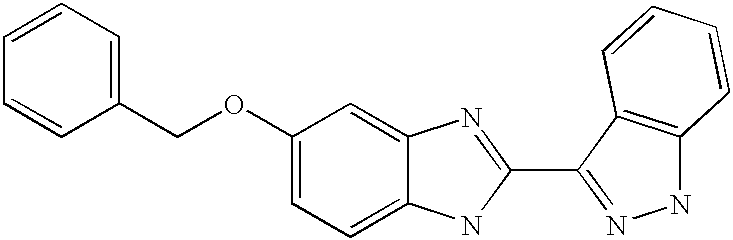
O(C1=CC=C2C(=C1)N=C(C1=NNC3=C1C=CC=C3)N2)CC1=CC=CC=C1
